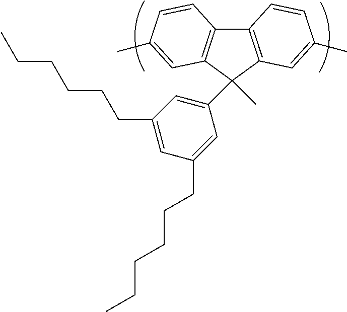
C12=C(C(C)(C3=CC(CCCCCC)=CC(CCCCCC)=C3)C3=C1C=CC(C)=C3)C=C(C)C=C2
